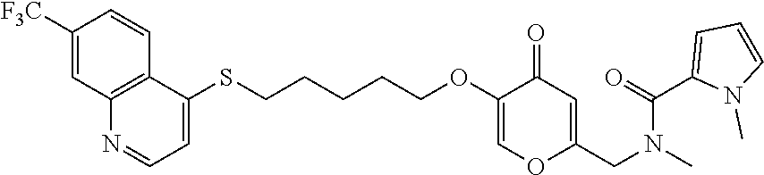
C1(SCCCCCOC2=COC(CN(C)C(=O)C3=CC=CN3C)=CC2=O)=CC=NC2=C1C=CC([F3C])=C2
